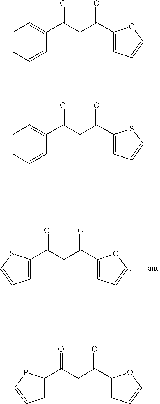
O=C(CC(C1=CC=CO1)=O)C1=CC=CC=C1.O=C(CC(C1=CC=CS1)=O)C1=CC=CC=C1.O=C(CC(C1=CC=CO1)=O)C1=CC=CP1.O=C(CC(C1=CC=CO1)=O)C1=CC=CS1
